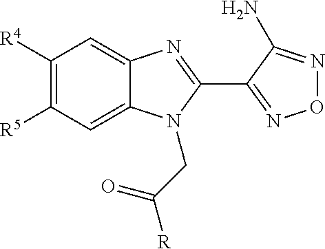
C1([R4])=C([R5])C=C2C(=C1)N=C(C1=NON=C1N)N2CC(=O)[R]
